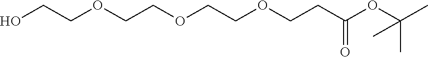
OCCOCCOCCOCCC(OC(C)(C)C)=O
